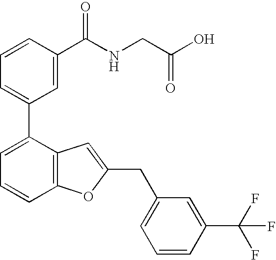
C1=CC(C(NCC(O)=O)=O)=CC(C2=CC=CC3=C2C=C(CC2=CC=CC(C(F)(F)F)=C2)O3)=C1
